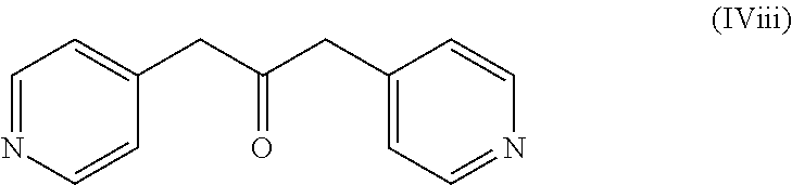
C1=C(CC(CC2=CC=NC=C2)=O)C=CN=C1
